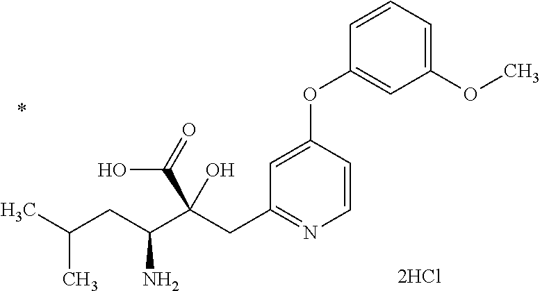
C1=CC(OC2=CC(OC)=CC=C2)=CC(CC(C(CC(C)C)N)(C(=O)O)O)=N1
